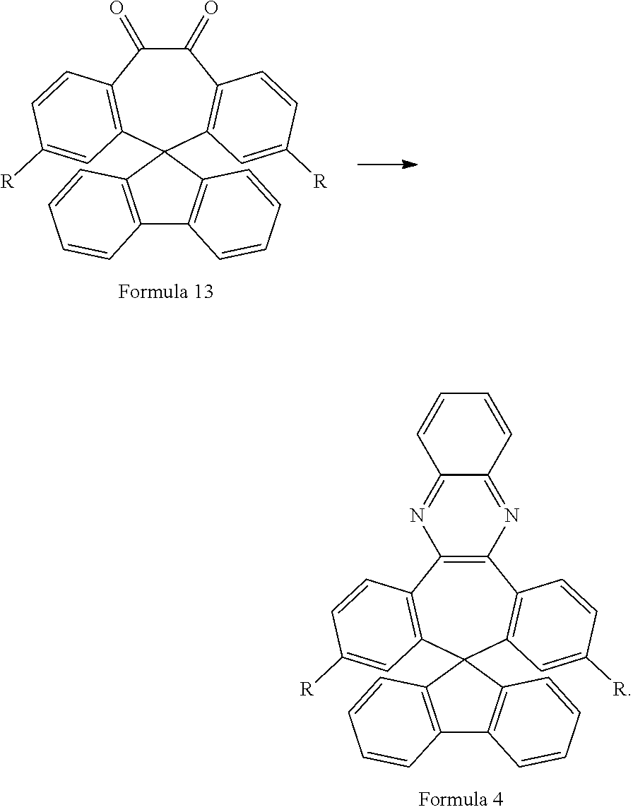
C12=C(C3=C(C=C([R])C=C3)C3(C4=C1C=CC([R])=C4)C1=C(C4=C3C=CC=C4)C=CC=C1)N=C1C(=N2)C=CC=C1.C1(=O)C(=O)C2=C(C=C([R])C=C2)C2(C3=C1C=CC([R])=C3)C1=C(C3=C2C=CC=C3)C=CC=C1
